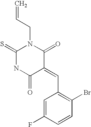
C=CCN1C(=S)NC(=O)C(=CC2=C(Br)C=CC(F)=C2)C1=O
